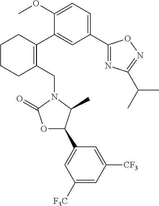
C1(CN2C(=O)OC(C3=CC([F3C])=CC([CF3])=C3)C2C)=C(C2=CC(C3=NC(C(C)C)=NO3)=CC=C2OC)CCCC1
